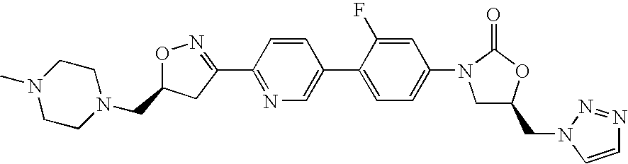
O1N=C(C2=NC=C(C3=CC=C(N4CC(CN5C=CN=N5)OC4=O)C=C3F)C=C2)CC1CN1CCN(C)CC1
